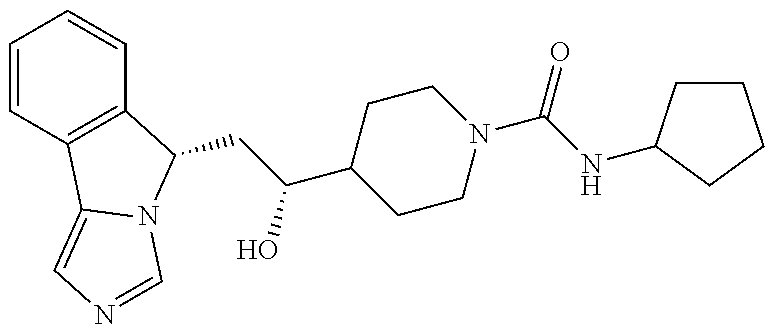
C(C(O)C1CCN(C(=O)NC2CCCC2)CC1)C1C2=C(C=CC=C2)C2=CN=CN21
